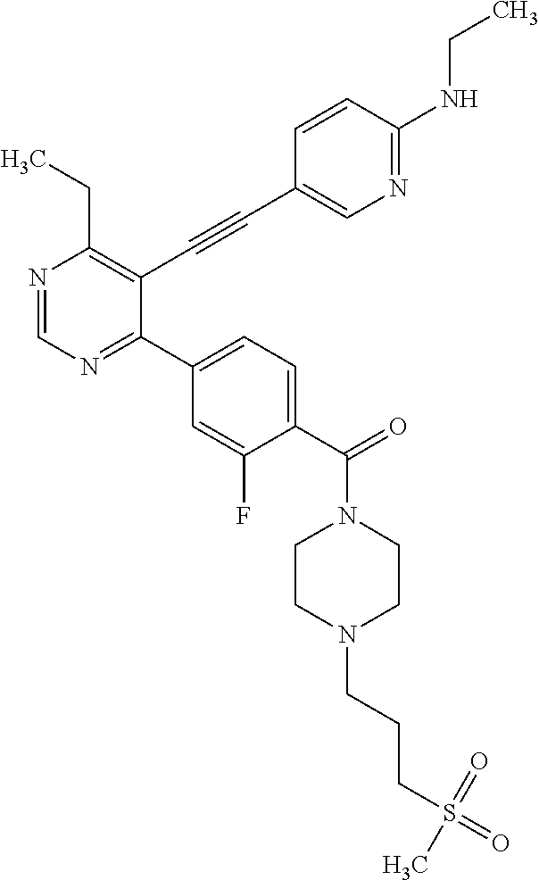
N1=CN=C(C2=CC=C(C(N3CCN(CCCS(=O)(=O)C)CC3)=O)C(F)=C2)C(C#CC2=CN=C(NCC)C=C2)=C1CC
